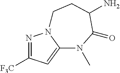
N1=C([F3C])C=C2N1CCC(N)C(=O)N2C
